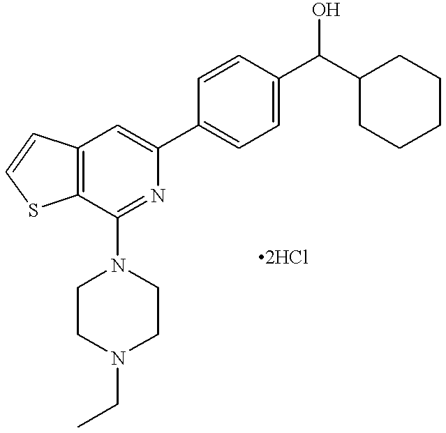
C12=C(C=C(C3=CC=C(C(C4CCCCC4)O)C=C3)N=C1N1CCN(CC)CC1)C=CS2
